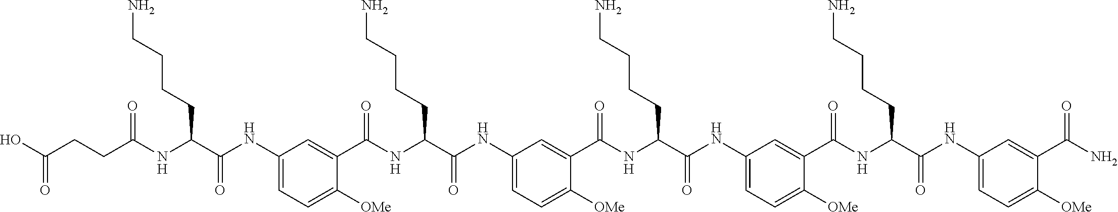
C1(NC(C(NC(CCC(O)=O)=O)CCCCN)=O)=CC=C([OMe])C(C(NC(C(NC2=CC=C([OMe])C(C(NC(C(NC3=CC=C([OMe])C(C(NC(C(NC4=CC=C([OMe])C(C(N)=O)=C4)=O)CCCCN)=O)=C3)=O)CCCCN)=O)=C2)=O)CCCCN)=O)=C1
